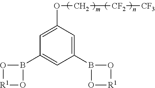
C1=C(OC[CF2][CF3])C=C(B2O[R1]O2)C=C1B1O[R1]O1
